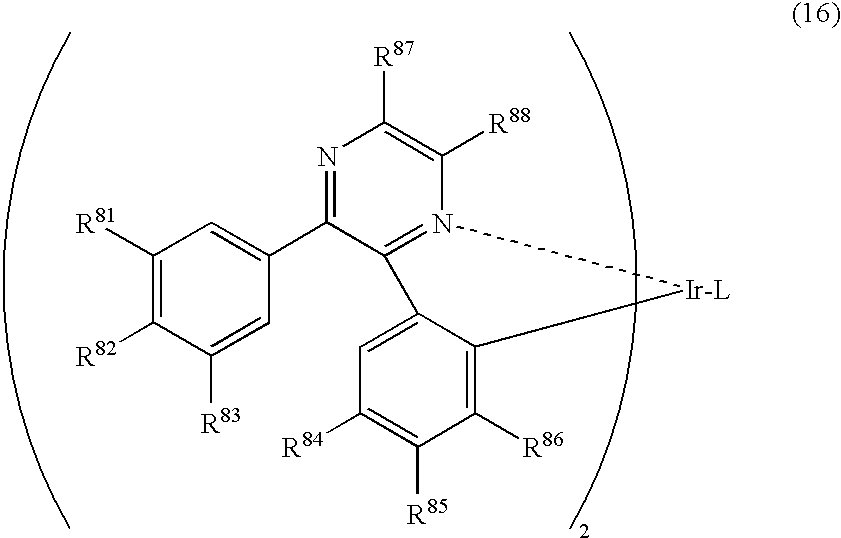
C1([R81])=C([R82])C([R83])=CC(C2=NC([R87])=C([R88])N3=C2C2=CC([R84])=C([R85])C([R86])=C2[Ir-L]3)=C1
